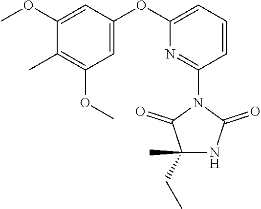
C1=CC=C(OC2=CC(OC)=C(C)C(OC)=C2)N=C1N1C(=O)C(CC)(C)NC1=O
